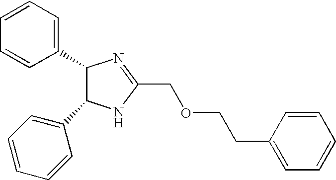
C1(C2C(C3=CC=CC=C3)NC(COCCC3=CC=CC=C3)=N2)=CC=CC=C1
